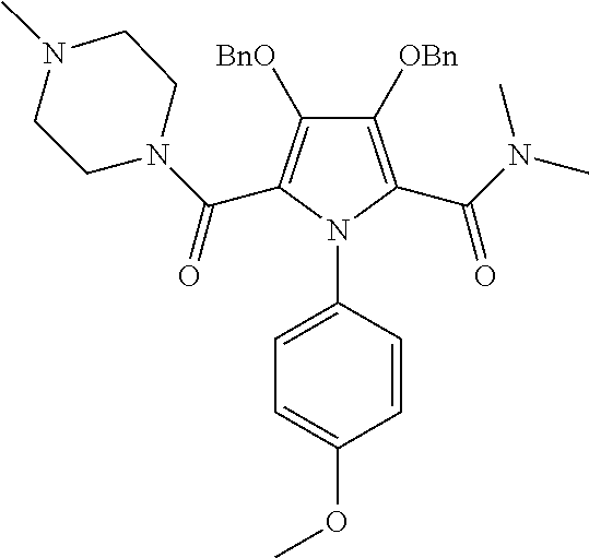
C1([OBn])=C(C(N(C)C)=O)N(C2=CC=C(OC)C=C2)C(C(N2CCN(C)CC2)=O)=C1[BnO]
